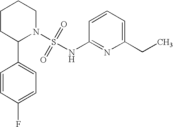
C1CC(C2=CC=C(F)C=C2)N(S(=O)(=O)NC2=NC(CC)=CC=C2)CC1
